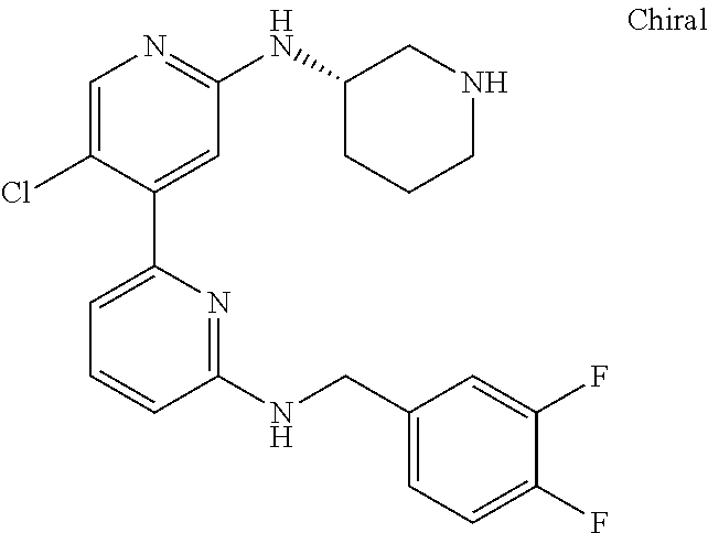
C1=C(Cl)C(C2=CC=CC(NCC3=CC=C(F)C(F)=C3)=N2)=CC(NC2CCCNC2)=N1
